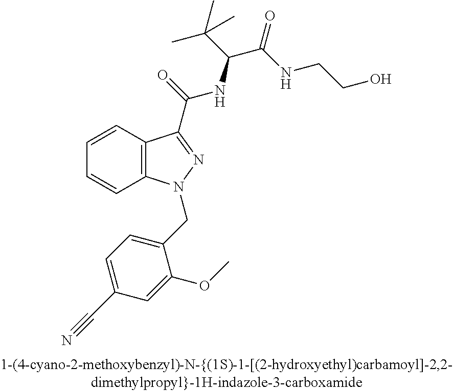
C1=CC2=C(C=C1)N(CC1=CC=C(C#N)C=C1OC)N=C2C(=O)NC(C(C)(C)C)C(=O)NCCO
